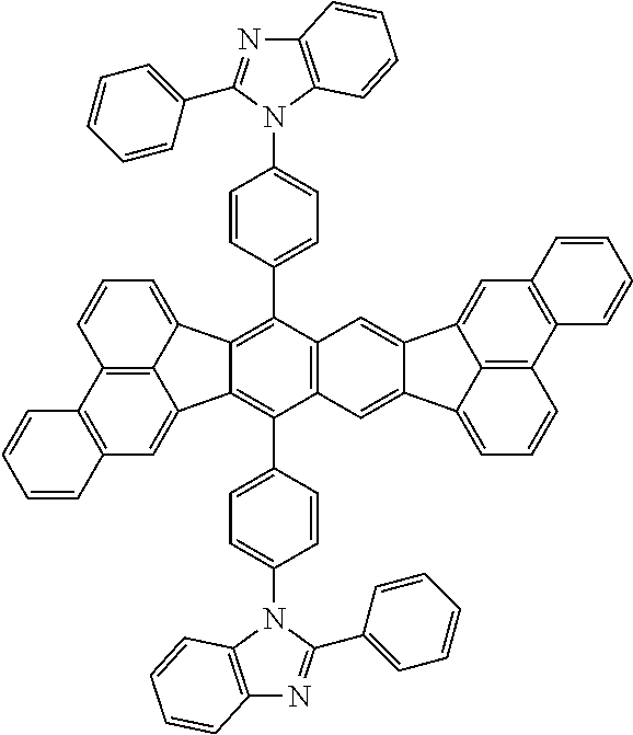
C12=C3C(=CC=C1)C1=C(C4=CC=C(N5C(C6=CC=CC=C6)=NC6=C5C=CC=C6)C=C4)C4=C(C(C5=CC=C(N6C(C7=CC=CC=C7)=NC7=C6C=CC=C7)C=C5)=C1C3=CC1=C2C=CC=C1)C=C1C(=C4)C2=CC3=C(C4=C2C1=CC=C4)C=CC=C3
